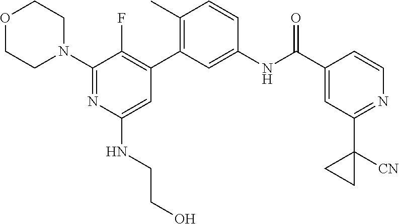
O1CCN(C2=NC(NCCO)=CC(C3=C(C)C=CC(NC(C4=CC(C5([CN])CC5)=NC=C4)=O)=C3)=C2F)CC1
